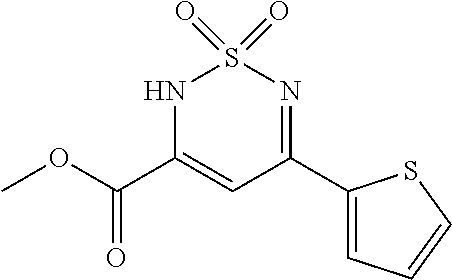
N1C(C(=O)OC)=CC(C2=CC=CS2)=NS1(=O)=O
